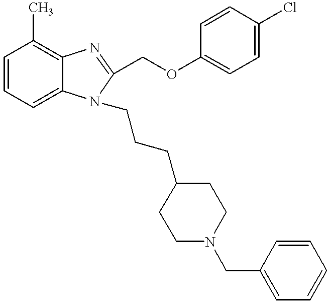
C1=CC=C2C(=C1C)N=C(COC1=CC=C(Cl)C=C1)N2CCCC1CCN(CC2=CC=CC=C2)CC1
